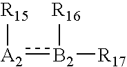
[R15][A2]:[B2]([R17])[R16]
